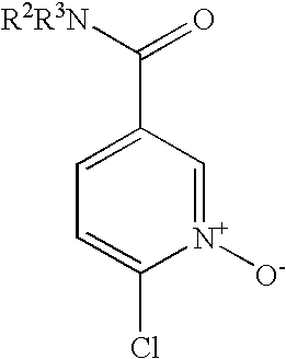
C1=C(C([R2R3N])=O)C=[N+]([O-])C(Cl)=C1
